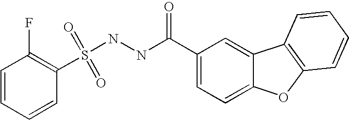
C1=CC=CC(S(NNC(C2=CC=C3C(=C2)C2=C(O3)C=CC=C2)=O)(=O)=O)=C1F
